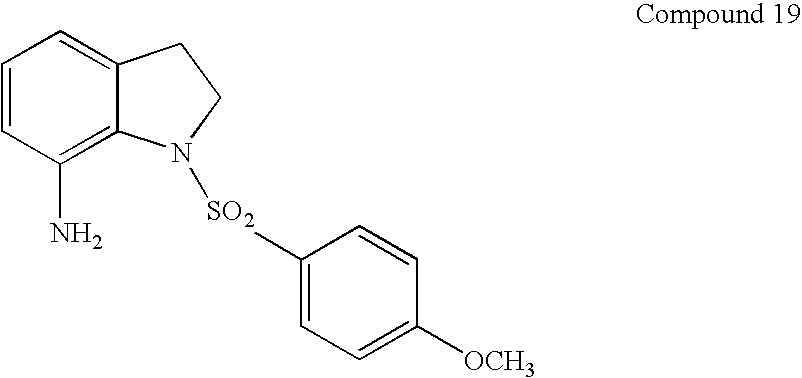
C1=CC(N)=C2C(=C1)CCN2[SO2]C1=CC=C([OCH3])C=C1
